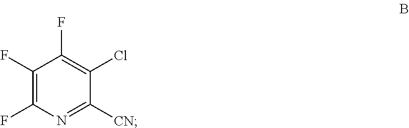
C1(F)=C(F)N=C([CN])C(Cl)=C1F
